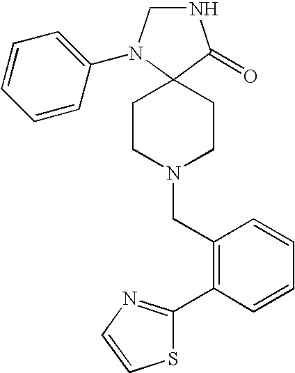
N1CN(C2=CC=CC=C2)C2(C1=O)CCN(CC1=C(C3=NC=CS3)C=CC=C1)CC2
